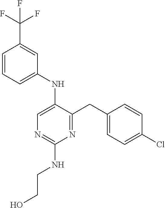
C1(NC2=CN=C(NCCO)N=C2CC2=CC=C(Cl)C=C2)=CC=CC(C(F)(F)F)=C1
